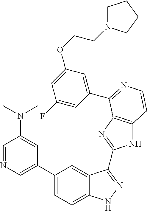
C1(C2=CN=CC(N(C)C)=C2)=CC=C2C(=C1)C(C1=NC3=C(N1)C=CN=C3C1=CC(OCCN3CCCC3)=CC(F)=C1)=NN2
